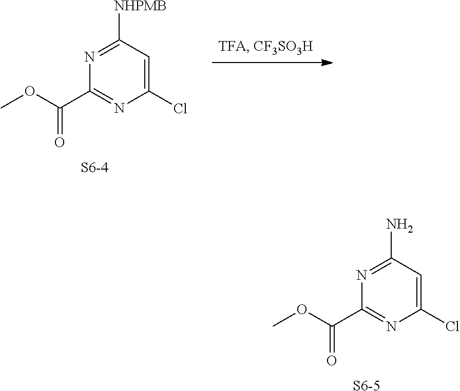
N1=C(N)C=C(Cl)N=C1C(OC)=O.[S6-5].N1=C([NHPMB])C=C(Cl)N=C1C(OC)=O.[S6-4]
